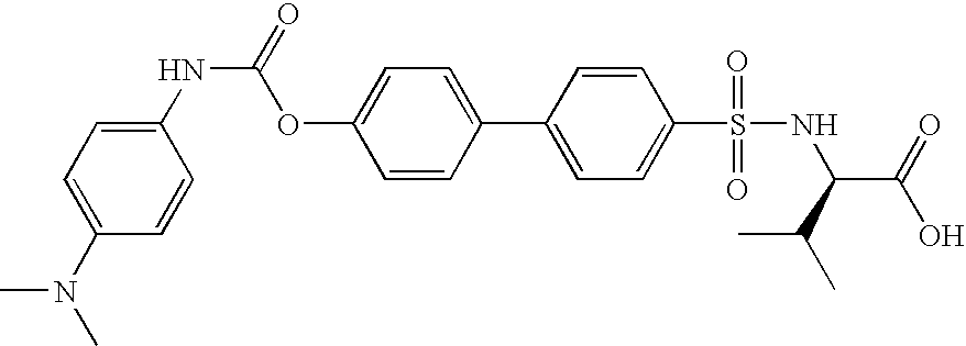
CN(C1=CC=C(NC(=O)OC2=CC=C(C3=CC=C(S(NC(C(C)C)C(O)=O)(=O)=O)C=C3)C=C2)C=C1)C
